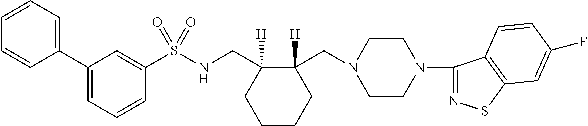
C1(C2=CC=CC(S(NCC3([H])CCCCC3(CN3CCN(C4=NSC5=C4C=CC(F)=C5)CC3)[H])(=O)=O)=C2)=CC=CC=C1
